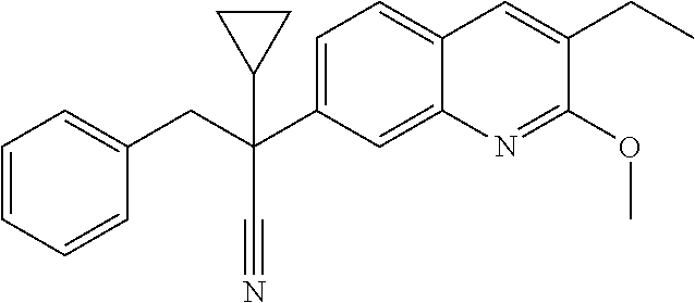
C1=C(C(CC2=CC=CC=C2)(C#N)C2CC2)C=C2C(=C1)C=C(CC)C(OC)=N2
